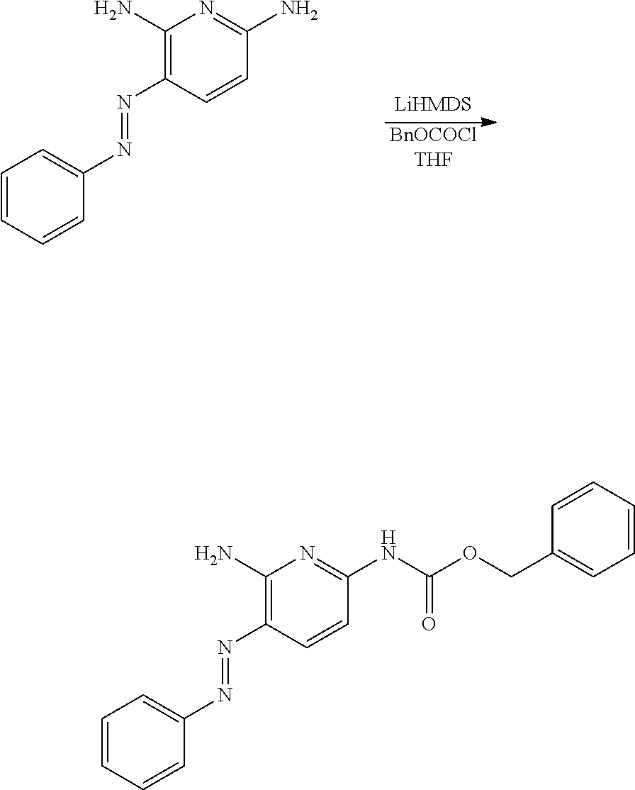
C1=CC=CC(N=NC2=C(N)N=C(N)C=C2)=C1.[BnOCOClTHF].C1=CC=CC(N=NC2=C(N)N=C(NC(OCC3=CC=CC=C3)=O)C=C2)=C1
